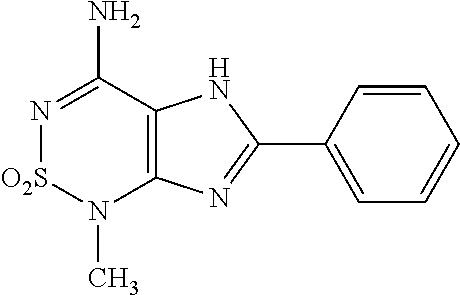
C12=C(C(N)=N[O2S]N1C)NC(C1=CC=CC=C1)=N2
